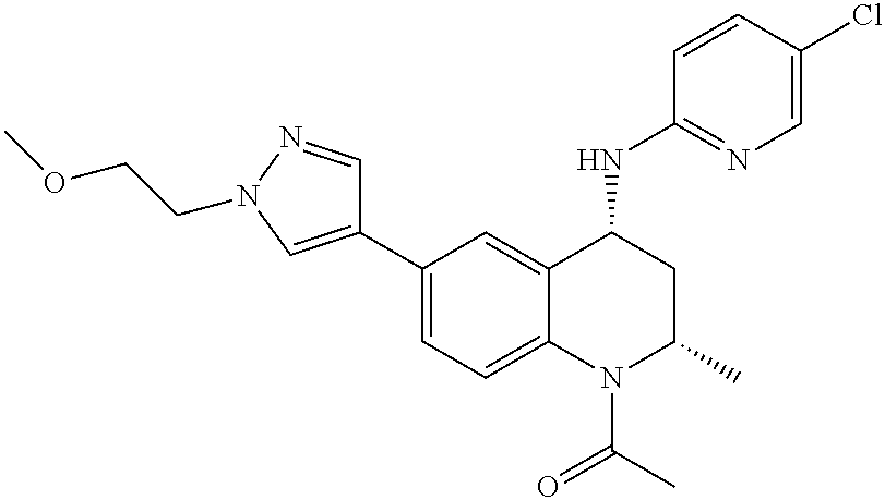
C1(C2=CN(CCOC)N=C2)=CC=C2C(=C1)C(NC1=NC=C(Cl)C=C1)CC(C)N2C(C)=O
